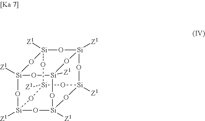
[Si]12([Z1])O[Si]3([Z1])O[Si]4([Z1])O[Si]([Z1])(O1)O[Si]1([Z1])O[Si]([Z1])(O4)O[Si]([Z1])(O3)O[Si]([Z1])(O2)O1
